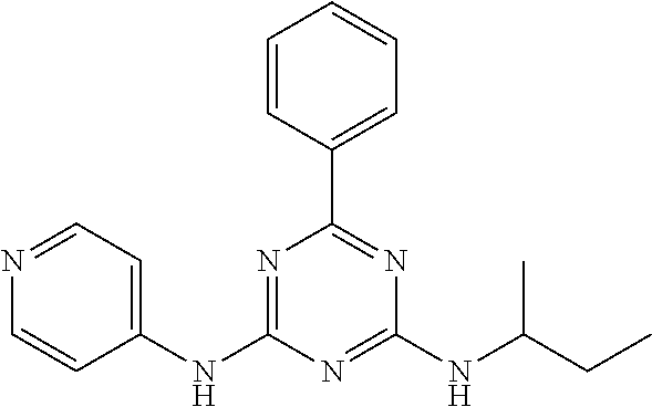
C1(NC2=NC(C3=CC=CC=C3)=NC(NC(CC)C)=N2)=CC=NC=C1
